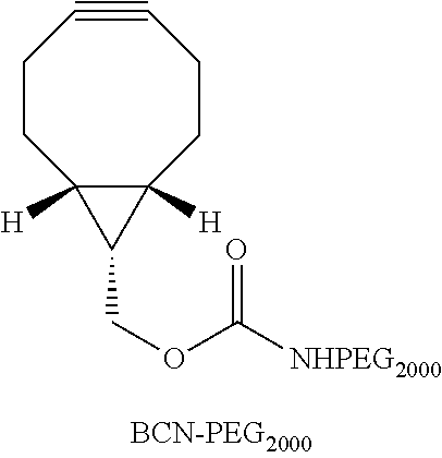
C1#CCCC2([H])C([H])(CC1)C2COC([NHPEG2000])=O
